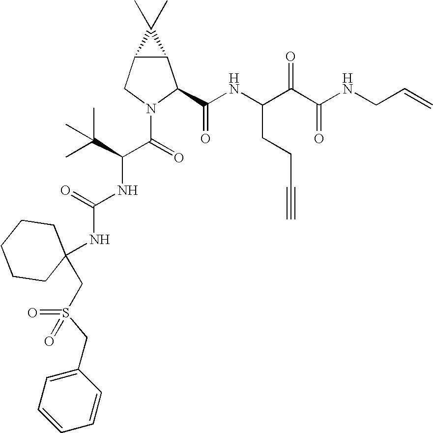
C12C(CN(C(=O)C(C(C)(C)C)NC(NC3(CS(CC4=CC=CC=C4)(=O)=O)CCCCC3)=O)C1C(NC(C(C(NCC=C)=O)=O)CCC#C)=O)C2(C)C
